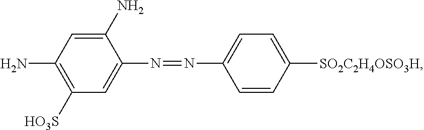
NC1=C([HO3S])C=C(N=NC2=CC=C([SO2C2H4OSO3H])C=C2)C(N)=C1
